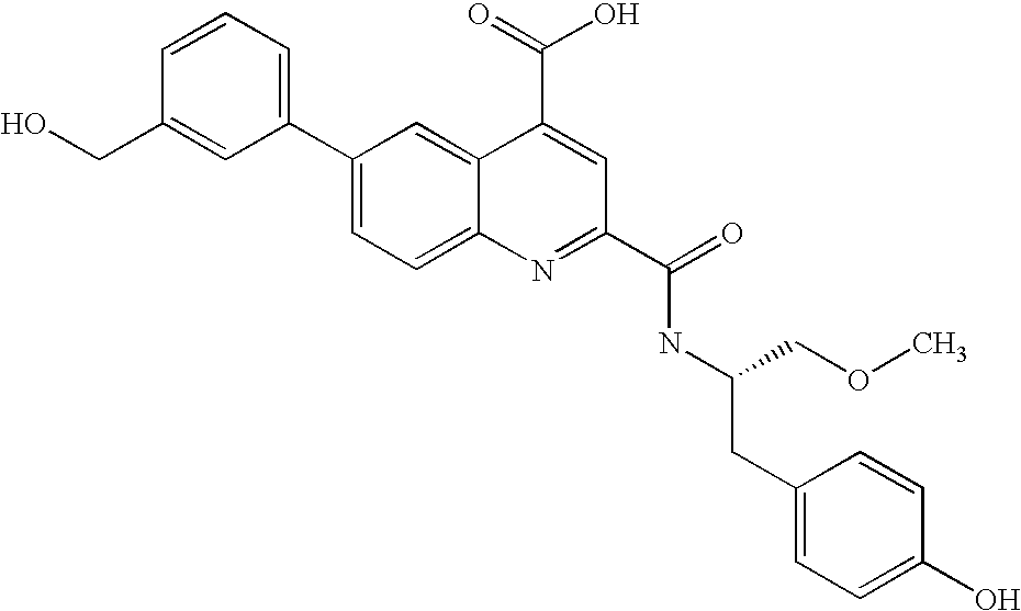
C1=CC(CO)=CC(C2=CC=C3C(=C2)C(C(O)=O)=CC(C(NC(CC2=CC=C(O)C=C2)COC)=O)=N3)=C1
